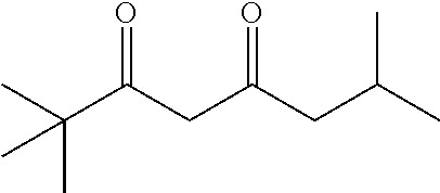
CC(C(CC(CC(C)C)=O)=O)(C)C
